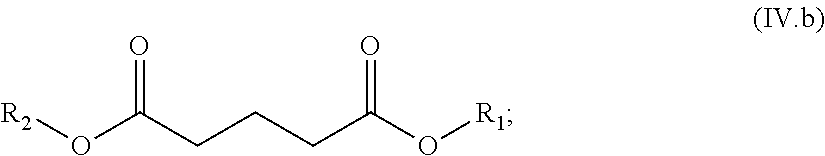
[R2]OC(CCCC(O[R1])=O)=O
